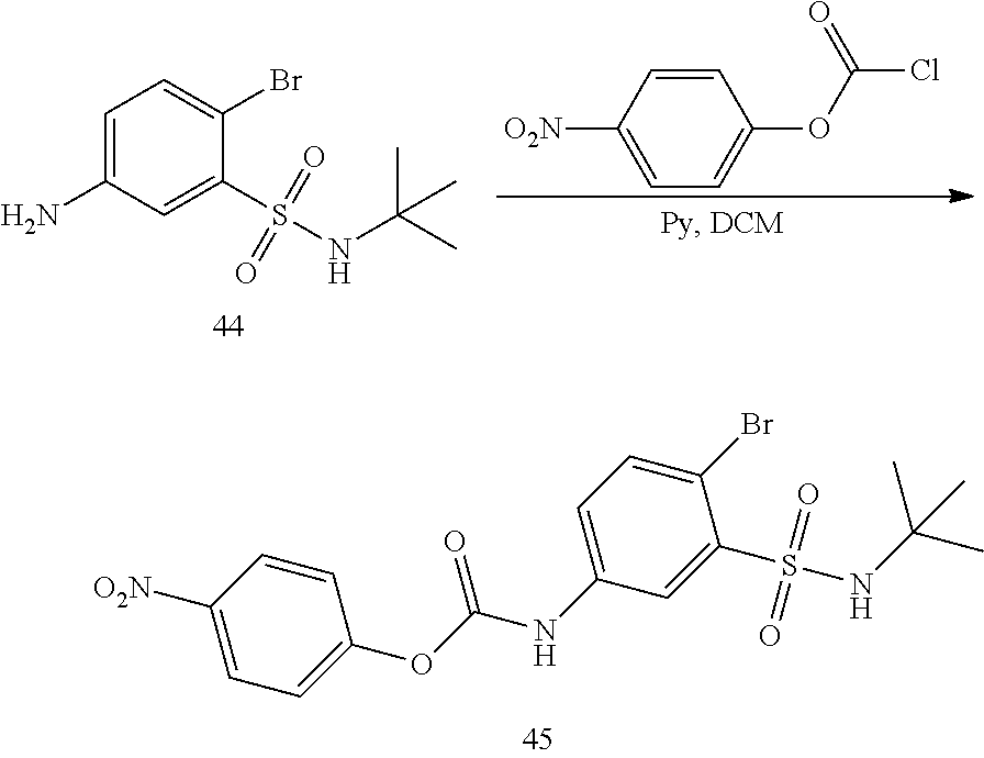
C1([O2N])=CC=C(OC(NC2=CC=C(Br)C(S(NC(C)(C)C)(=O)=O)=C2)=O)C=C1.NC1=CC=C(Br)C(S(NC(C)(C)C)(=O)=O)=C1.C1=CC([O2N])=CC=C1OC(Cl)=O
